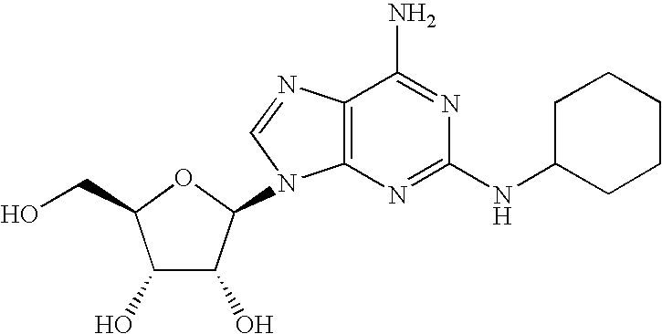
C1(O)C(O)C(N2C3=C(C(N)=NC(NC4CCCCC4)=N3)N=C2)OC1CO
